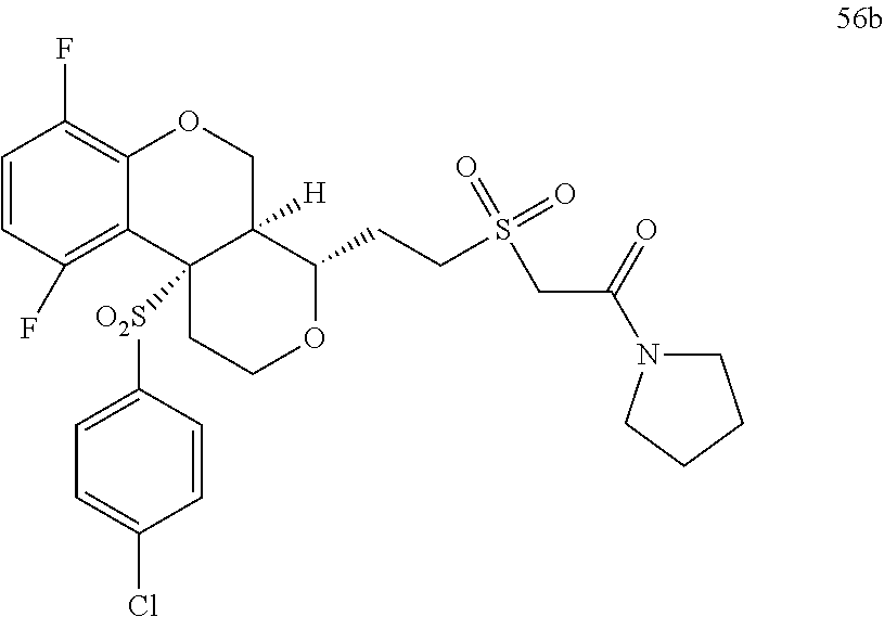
C1=CC(F)=C2C(=C1F)OCC1([H])C2([O2S]C2=CC=C(Cl)C=C2)CCOC1CCS(CC(=O)N1CCCC1)(=O)=O
